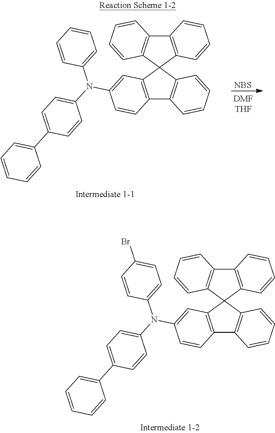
[NBS].C12=C(C=CC=C1)C1(C3=C2C=CC=C3)C2=C(C3=C1C=CC=C3)C=CC(N(C1=CC=C(C3=CC=CC=C3)C=C1)C1=CC=CC=C1)=C2.C12=C(C=CC=C1)C1(C3=C2C=CC=C3)C2=C(C3=C1C=CC=C3)C=CC(N(C1=CC=C(C3=CC=CC=C3)C=C1)C1=CC=C(Br)C=C1)=C2
